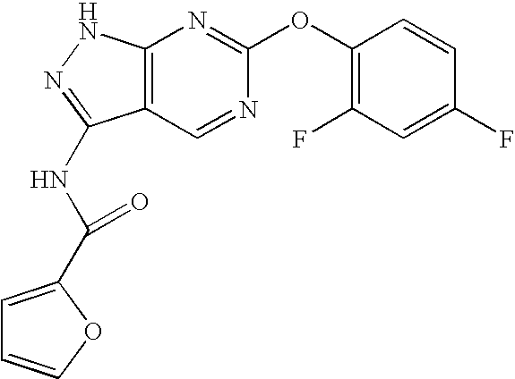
C12=C(NN=C1NC(=O)C1=CC=CO1)N=C(OC1=C(F)C=C(F)C=C1)N=C2
